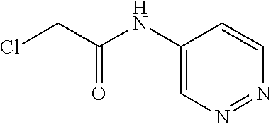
C1(NC(CCl)=O)=CN=NC=C1
